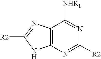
C12=C(N=C([R2])N=C1[NHR1])NC([R2])=N2
